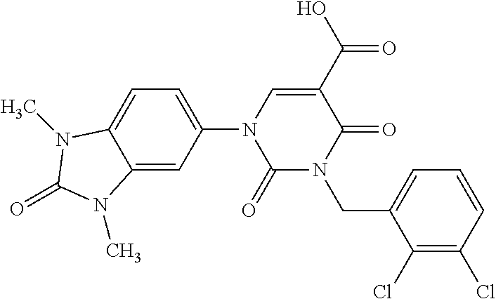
C1=C2C(=CC(N3C(=O)N(CC4=CC=CC(Cl)=C4Cl)C(=O)C(C(=O)O)=C3)=C1)N(C)C(=O)N2C
